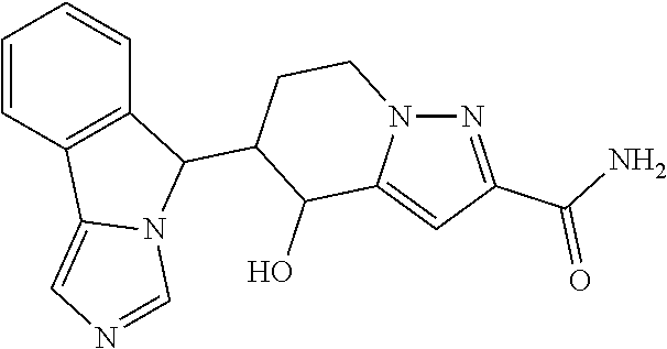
C1=CC2=C(C=C1)C(C1CCN3C(=CC(C(=O)N)=N3)C1O)N1C2=CN=C1
